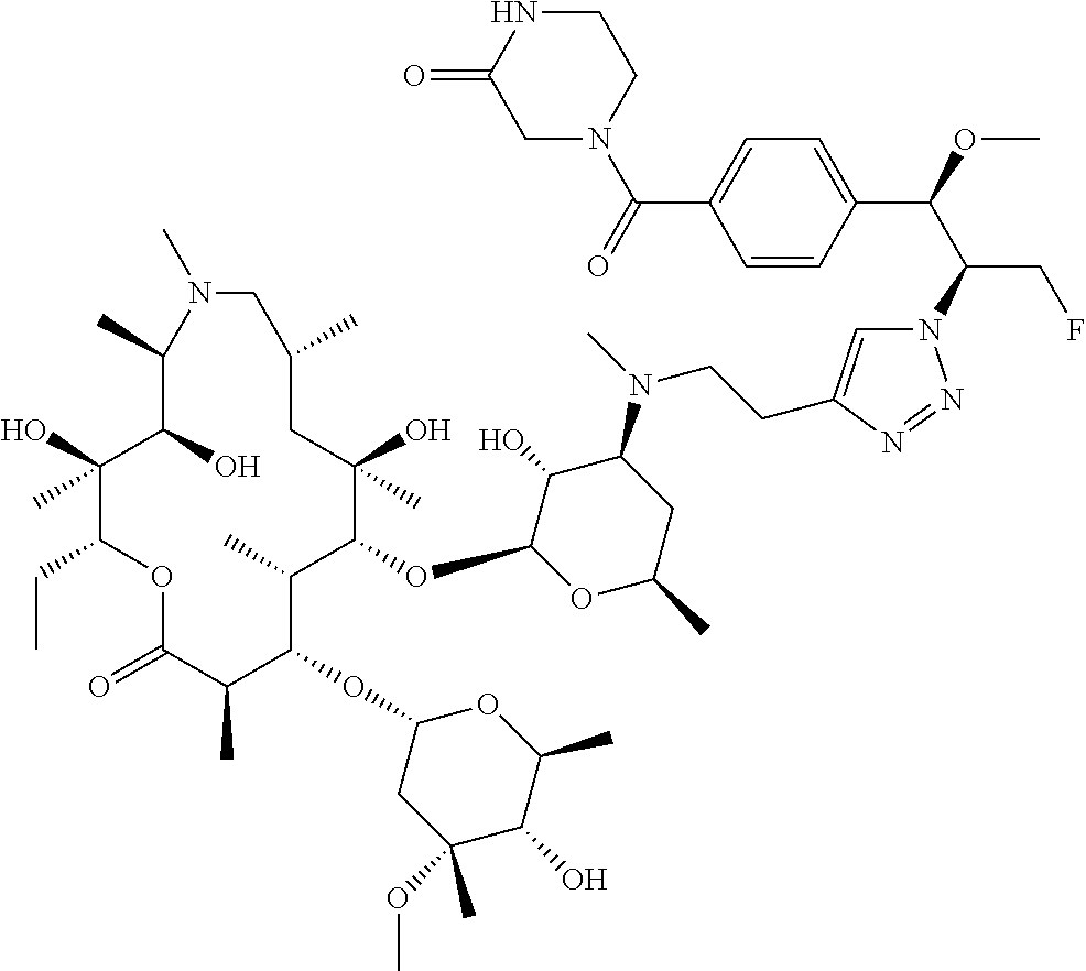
C1(O)(C)C(CC)OC(=O)C(C)C(OC2CC(OC)(C)C(O)C(C)O2)C(C)C(OC2OC(C)CC(N(C)CCC3=CN(C(C(OC)C4=CC=C(C(=O)N5CCNC(=O)C5)C=C4)CF)N=N3)C2O)C(O)(C)CC(C)CN(C)C(C)C1O
